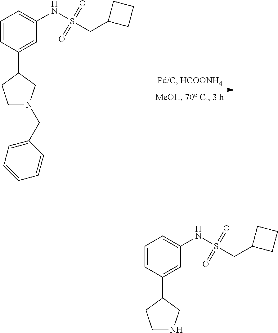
C1=CC(C2CCN(CC3=CC=CC=C3)C2)=CC(NS(CC2CCC2)(=O)=O)=C1.C1=CC(C2CCNC2)=CC(NS(CC2CCC2)(=O)=O)=C1
